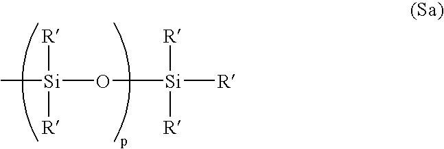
C[Si](O[Si]([R])([R])[R])([R])[R]
